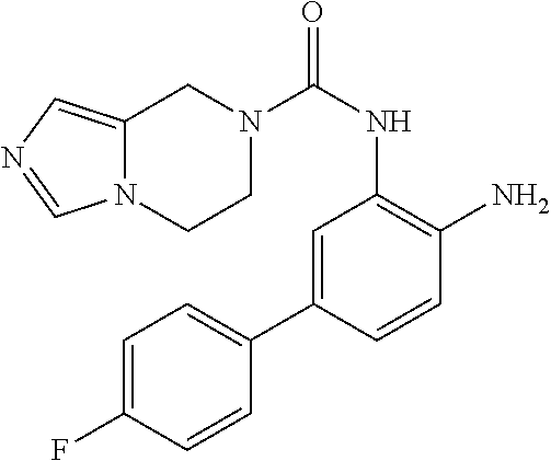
C1=C(C2=CC=C(F)C=C2)C=CC(N)=C1NC(=O)N1CC2=CN=CN2CC1
